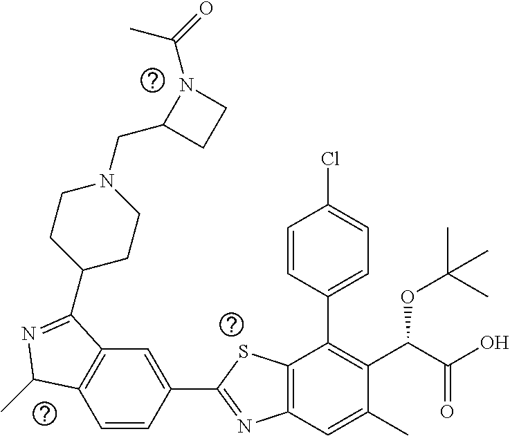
C1=CC(C2=NC3=C(S2)C(C2=CC=C(Cl)C=C2)=C(C(C(O)=O)OC(C)(C)C)C(C)=C3)=CC2=C1C(C)N=C2C1CCN(CC2CCN2C(C)=O)CC1
